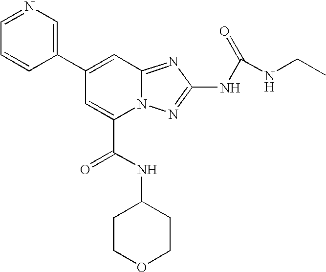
C1(C2=CC3=NC(NC(=O)NCC)=NN3C(C(NC3CCOCC3)=O)=C2)=CN=CC=C1
